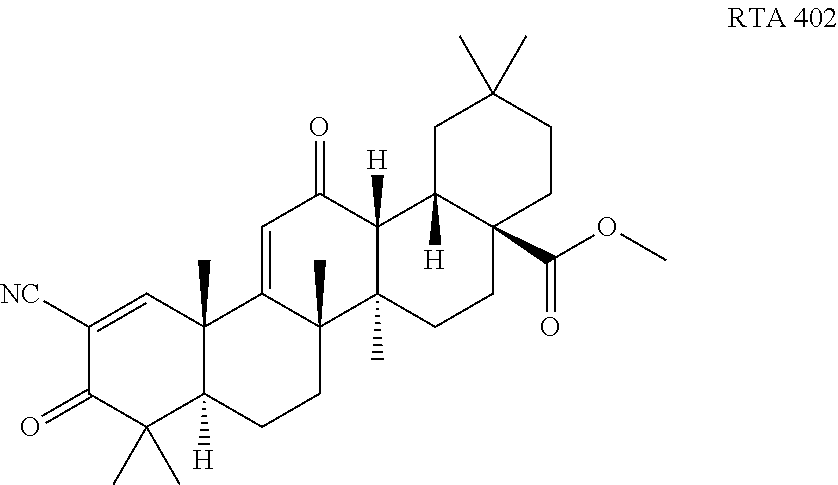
C1([NC])=CC2(C)C([H])(C(C)(C)C1=O)CCC1(C)C2=CC(=O)C2([H])C1(C)CCC1(C(OC)=O)CCC(C)(C)CC12[H]
